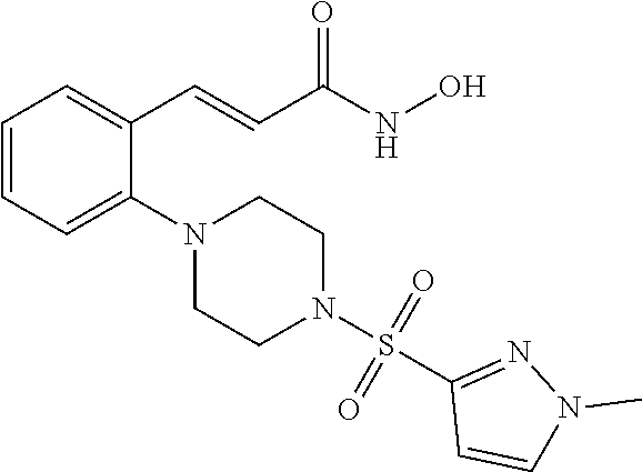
C1=CC=C(N2CCN(S(=O)(=O)C3=NN(C)C=C3)CC2)C(C=CC(NO)=O)=C1
